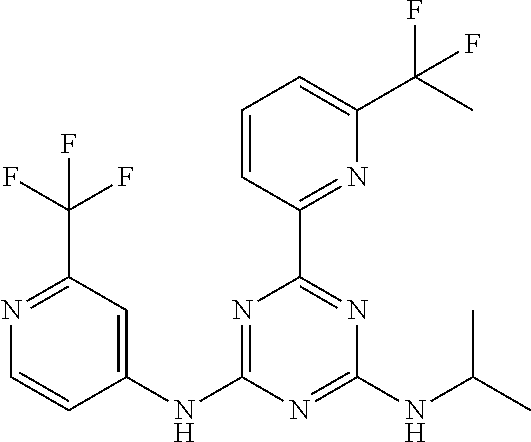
C1(NC2=NC(C3=NC(C(C)(F)F)=CC=C3)=NC(NC(C)C)=N2)=CC(C(F)(F)F)=NC=C1
